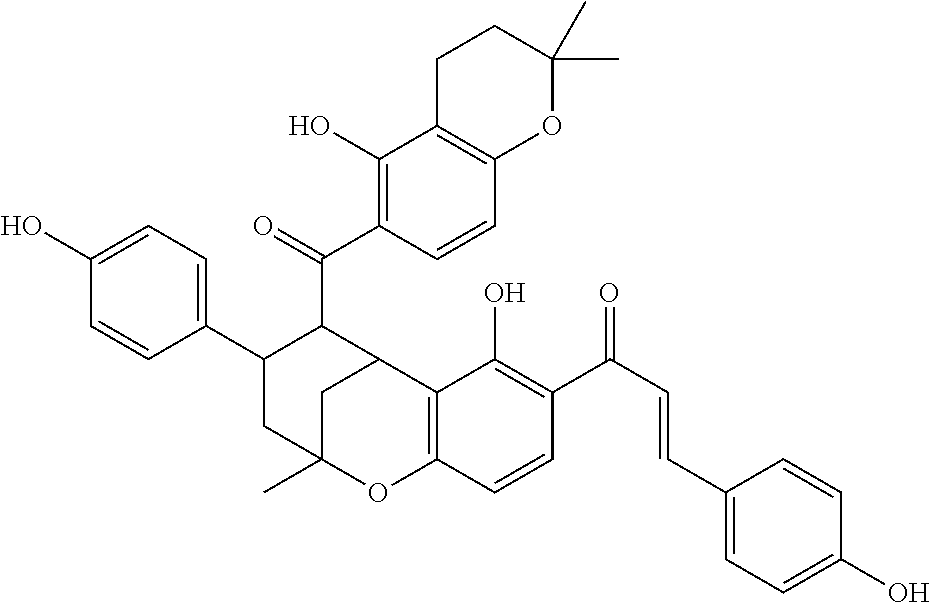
C1(O)=CC=C(C2CC3(C)CC(C2C(C2=C(O)C4=C(C=C2)OC(C)(C)CC4)=O)C2=C(O3)C=CC(C(=O)C=CC3=CC=C(O)C=C3)=C2O)C=C1
